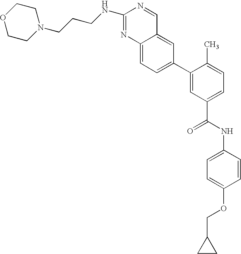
C1(NCCCN2CCOCC2)=NC2=CC=C(C3=CC(C(=O)NC4=CC=C(OCC5CC5)C=C4)=CC=C3C)C=C2C=N1
